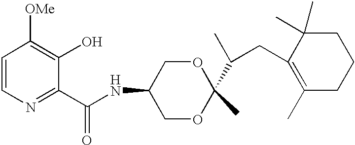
C1=CN=C(C(NC2COC(C)(C(C)CC3=C(C)CCCC3(C)C)OC2)=O)C(O)=C1[OMe]
